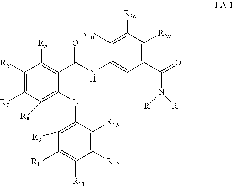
C1(C(NC2=CC(C(=O)N([R])[R])=C([R2a])C([R3a])=C2[R4a])=O)=C([R5])C([R6])=C([R7])C([R8])=C1[L]C1=C([R9])C([R10])=C([R11])C([R12])=C1[R13]
